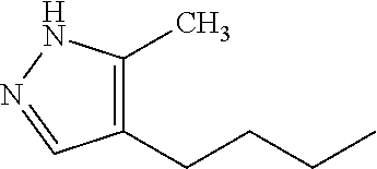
C1(CCCC)=C(C)NN=C1
